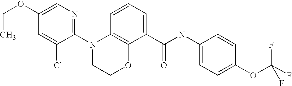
C1(N2CCOC3=C2C=CC=C3C(NC2=CC=C(OC(F)(F)F)C=C2)=O)=NC=C(OCC)C=C1Cl
